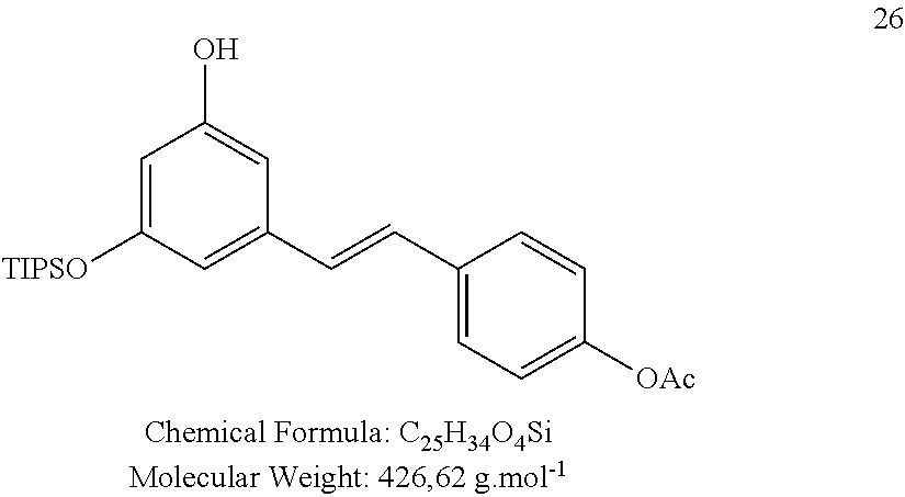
C1=C([TIPSO])C=C(C=CC2=CC=C([OAc])C=C2)C=C1O
